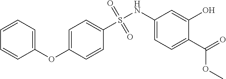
O(C1=CC=C(S(NC2=CC=C(C(=O)OC)C(O)=C2)(=O)=O)C=C1)C1=CC=CC=C1
